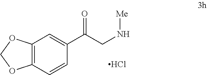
C12=C(C=CC(C(CN[Me])=O)=C1)OCO2.Cl
